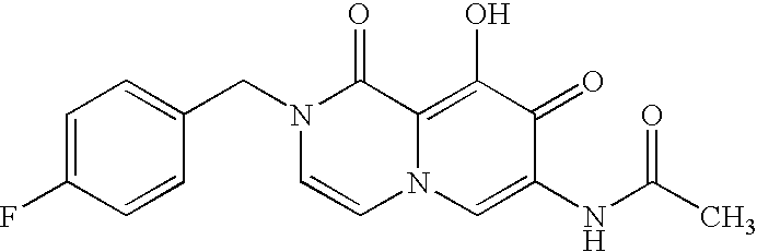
C1=C(F)C=CC(CN2C=CN3C(=C(O)C(=O)C(NC(C)=O)=C3)C2=O)=C1
